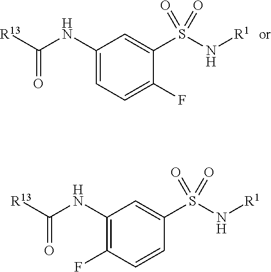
C1(NC([R13])=O)=C(F)C=CC(S(N[R1])(=O)=O)=C1.C1(NC([R13])=O)=CC=C(F)C(S(N[R1])(=O)=O)=C1
